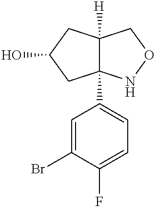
BrC1=CC(C23C([H])(CC(O)C2)CON3)=CC=C1F
